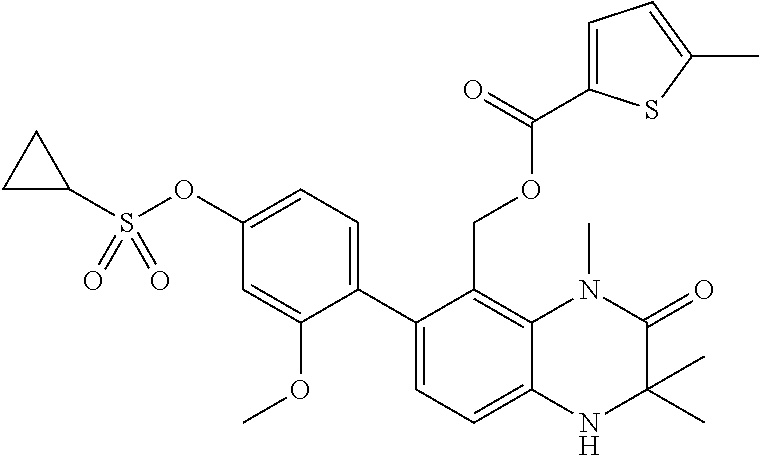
C12=C(COC(C3=CC=C(C)S3)=O)C(C3=CC=C(OS(C4CC4)(=O)=O)C=C3OC)=CC=C1NC(C)(C)C(=O)N2C
